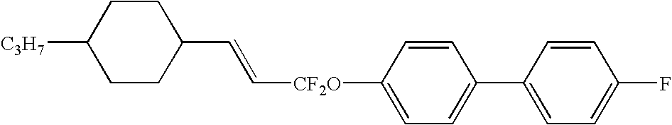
C([CF2O]C1=CC=C(C2=CC=C(F)C=C2)C=C1)=CC1CCC([C3H7])CC1
